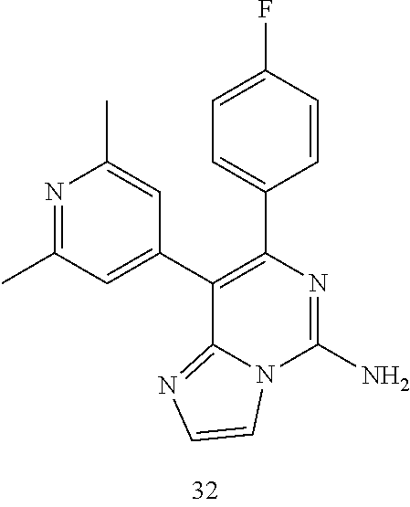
N1=C(C)C=C(C2=C(C3=CC=C(F)C=C3)N=C(N)N3C2=NC=C3)C=C1C
